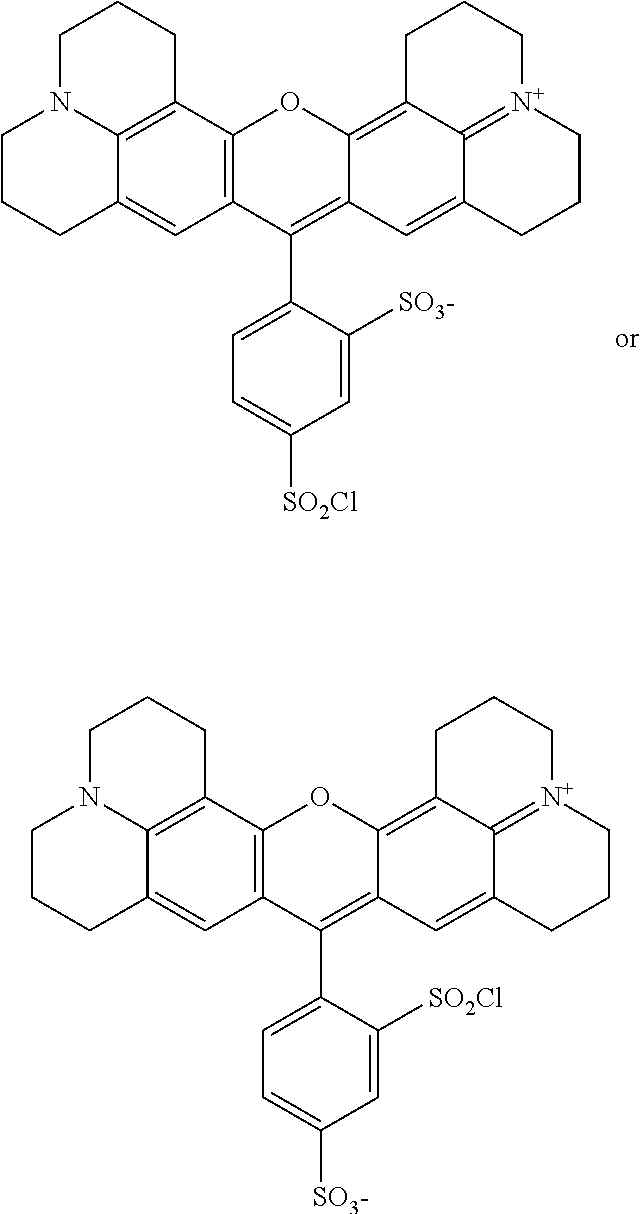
C1N2C3=C(CC1)C1=C(C=C3CCC2)C(C2=CC=C([SO3-])C=C2[SO2Cl])=C2C(=C3C4=[N+](CCCC4=C2)CCC3)O1.C1N2C3=C(CC1)C1=C(C=C3CCC2)C(C2=CC=C([SO2Cl])C=C2[SO3-])=C2C(=C3C4=[N+](CCCC4=C2)CCC3)O1
